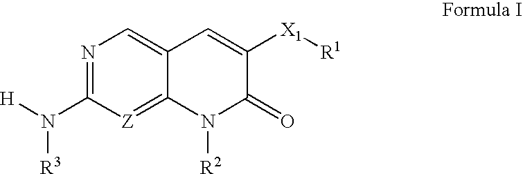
N1=C(N([H])[R3])[Z]=C2C(=C1)C=C([X1][R1])C(=O)N2[R2]
